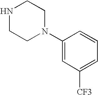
C1NCCN(C2=CC([CF3])=CC=C2)C1
